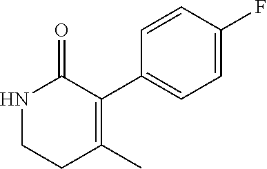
C1=CC(F)=CC=C1C1=C(C)CCNC1=O
